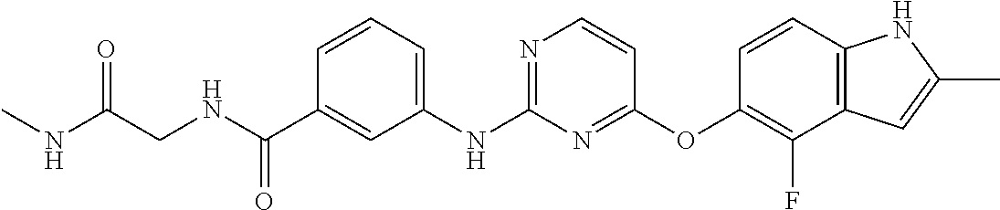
C(C1=CC(NC2=NC=CC(OC3=C(F)C4=C(C=C3)NC(C)=C4)=N2)=CC=C1)(NCC(NC)=O)=O
